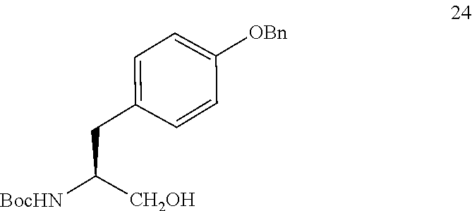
C1=C(CC([BocHN])[CH2OH])C=CC([OBn])=C1
